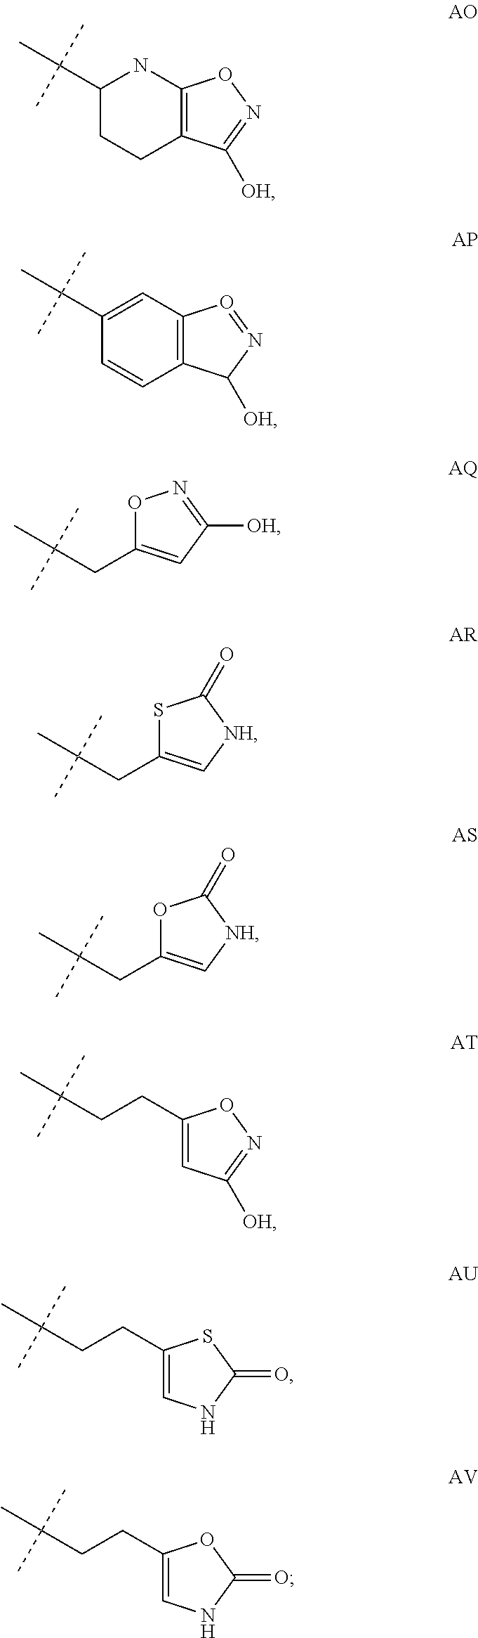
C1(C(C)(C)C)CCC2=C(N1)ON=C2[OH].C1(C(C)(C)C)=CC2=C(C=C1)C([OH])N=O2.O1C(CC(C)(C)C)=CC([OH])=N1.S1C(CC(C)(C)C)=C[NH]C1=O.O1C(CC(C)(C)C)=C[NH]C1=O.C1(CCC(C)(C)C)=CC([OH])=NO1.C1(CCC(C)(C)C)=CNC(=O)S1.C1(CCC(C)(C)C)=CNC(=O)O1
